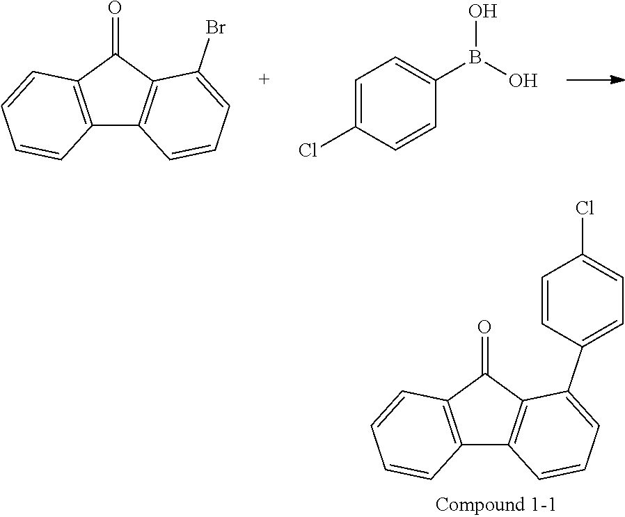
C12=C(C(=O)C3=C1C=CC=C3C1=CC=C(Cl)C=C1)C=CC=C2.C12=C(C(=O)C3=C1C=CC=C3Br)C=CC=C2.C1=C(Cl)C=CC(B(O)O)=C1
